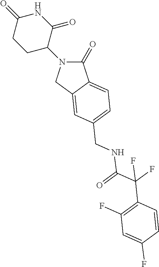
C1(=O)N(C2CCC(=O)NC2=O)CC2=CC(CNC(C(C3=C(F)C=C(F)C=C3)(F)F)=O)=CC=C12
